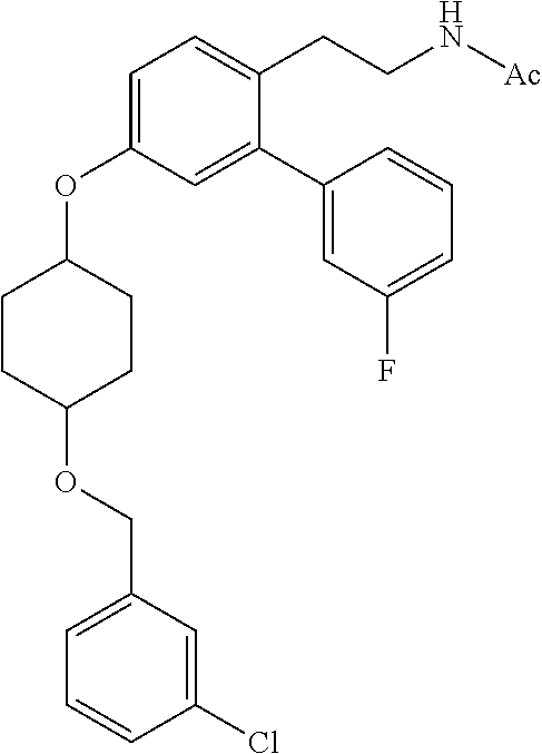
C1(OCC2=CC=CC(Cl)=C2)CCC(OC2=CC=C(CCN[Ac])C(C3=CC(F)=CC=C3)=C2)CC1
